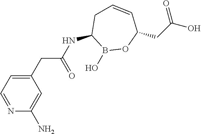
C1(NC(CC2=CC=NC(N)=C2)=O)B(O)OC(CC(O)=O)C=CC1
